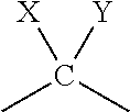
CC(C)([X])[Y]
